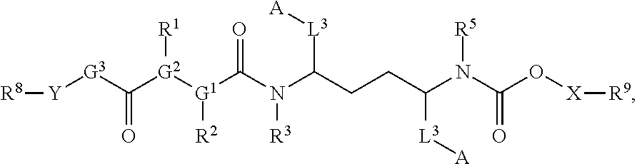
[R8][Y][G3]C([G2]([G1](C(N(C(CCC(N(C(O[X][R9])=O)[R5])[L3][A])[L3][A])[R3])=O)[R2])[R1])=O
